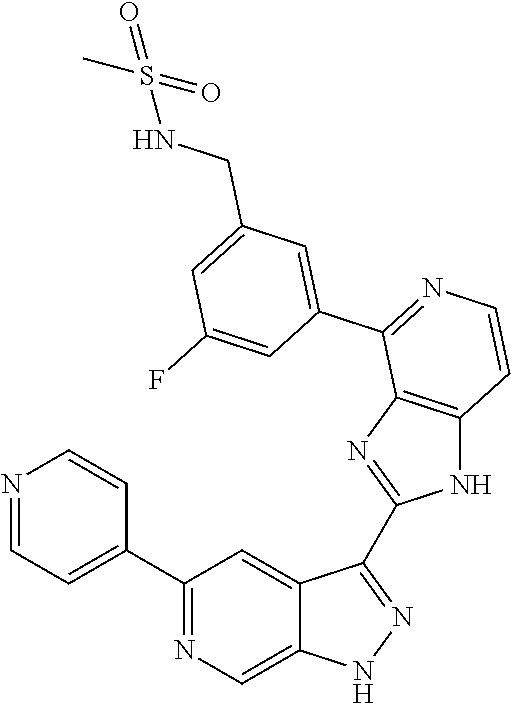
C1(C2=CC=NC=C2)=NC=C2C(=C1)C(C1=NC3=C(N1)C=CN=C3C1=CC(CNS(C)(=O)=O)=CC(F)=C1)=NN2
